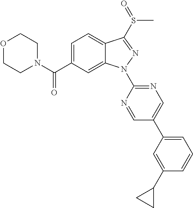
C12=CC=C(C(N3CCOCC3)=O)C=C1N(C1=NC=C(C3=CC=CC(C4CC4)=C3)C=N1)N=C2S(=O)C
